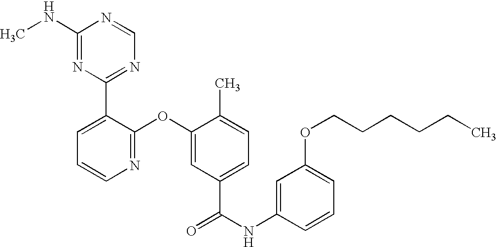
N1=C(OC2=CC(C(NC3=CC(OCCCCCC)=CC=C3)=O)=CC=C2C)C(C2=NC=NC(NC)=N2)=CC=C1
